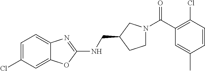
C1=C(Cl)C=C2C(=C1)N=C(NCC1CCN(C(C3=C(Cl)C=CC(C)=C3)=O)C1)O2
